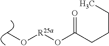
CO[R25a]OC(CCCC)=O
